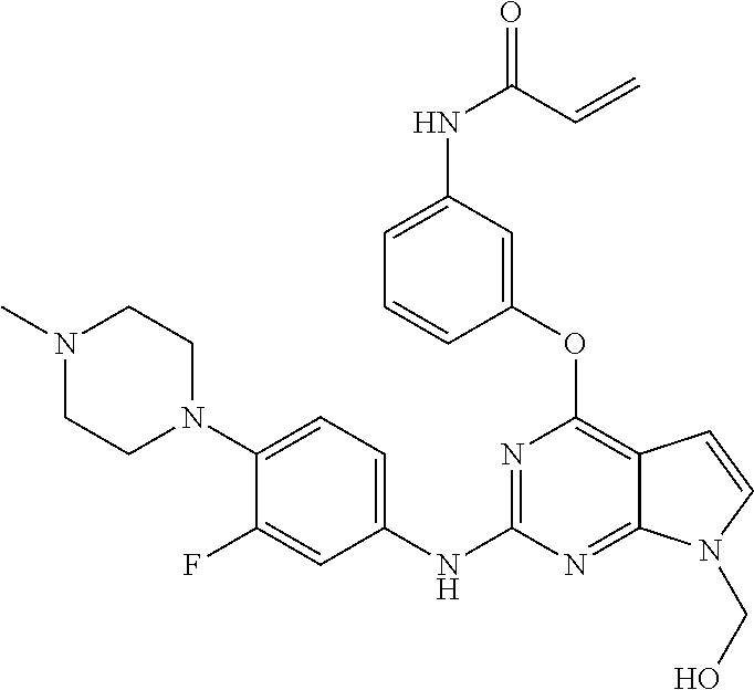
N1(C)CCN(C2=CC=C(NC3=NC(OC4=CC(NC(=O)C=C)=CC=C4)=C4C(=N3)N(CO)C=C4)C=C2F)CC1
